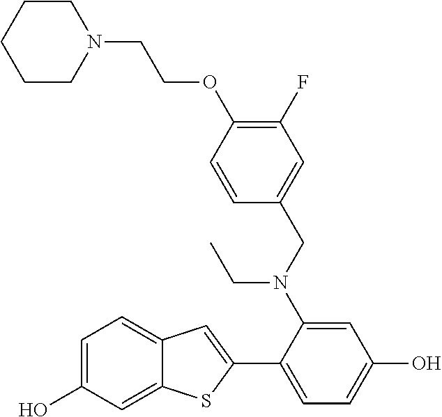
C1=C(O)C=C2C(=C1)C=C(C1=CC=C(O)C=C1N(CC1=CC(F)=C(OCCN3CCCCC3)C=C1)CC)S2
